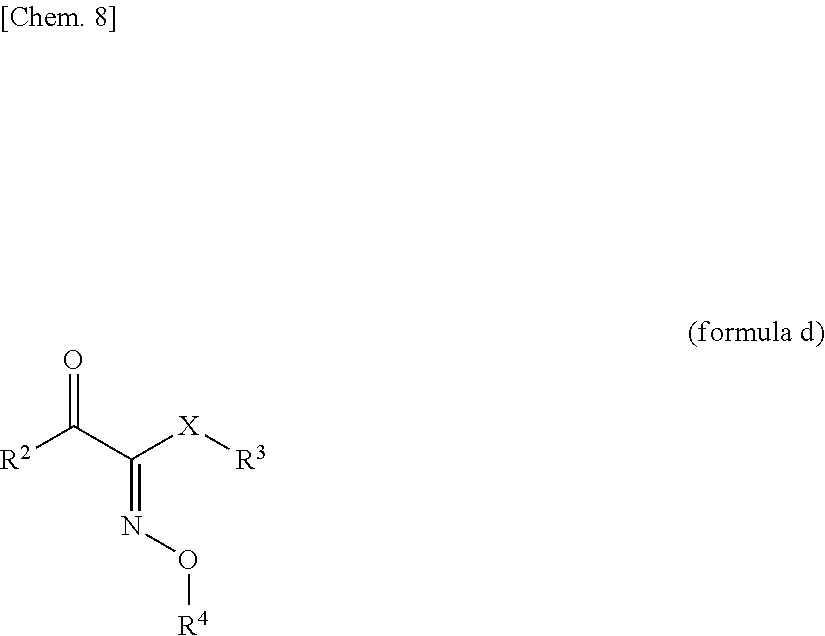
[R2]C(C([X][R3])=NO[R4])=O
